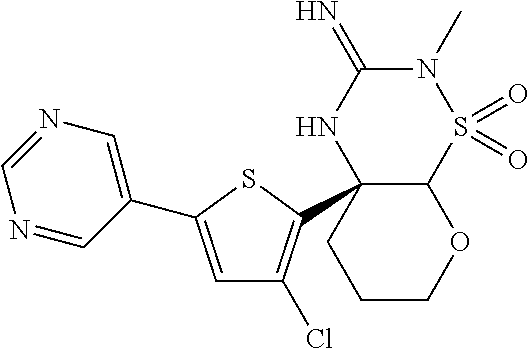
C12C(C3=C(Cl)C=C(C4=CN=CN=C4)S3)(NC(=N)N(C)S1(=O)=O)CCCO2
